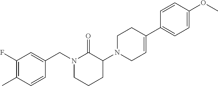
C1(F)=C(C)C=CC(CN2CCCC(N3CC=C(C4=CC=C(OC)C=C4)CC3)C2=O)=C1
